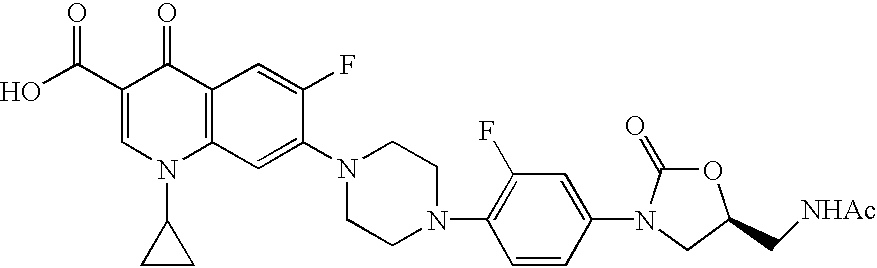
C1(C(O)=O)=CN(C2CC2)C2=C(C1=O)C=C(F)C(N1CCN(C3=C(F)C=C(N4C(=O)OC(C[NHAc])C4)C=C3)CC1)=C2
